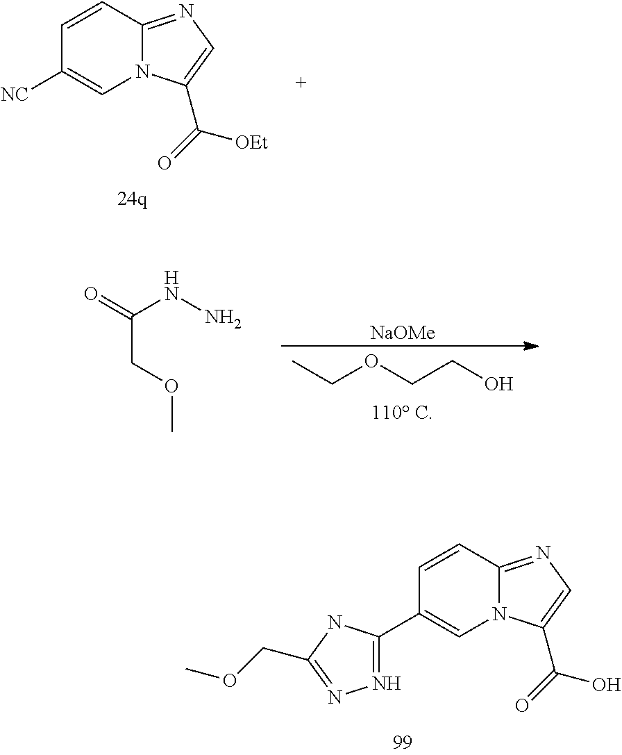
C1=CC2=NC=C(C(=O)[OEt])N2C=C1[NC].O=C(NN)COC.CCOCCO.[NaOMe].C1=CC2=NC=C(C(=O)O)N2C=C1C1=NN=C(COC)N1
